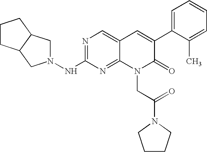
N1=C(NN2CC3C(C2)CCC3)N=C2C(=C1)C=C(C1=CC=CC=C1C)C(=O)N2CC(N1CCCC1)=O
